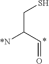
SCC([*N])C=O
